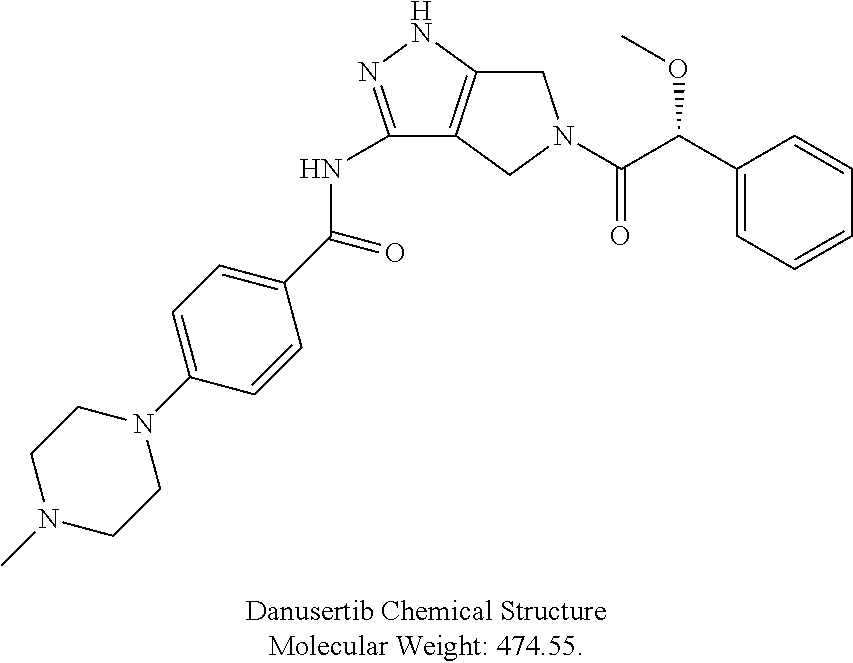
C1(C(NC2=NNC3=C2CN(C(C(C2=CC=CC=C2)OC)=O)C3)=O)=CC=C(N2CCN(C)CC2)C=C1
